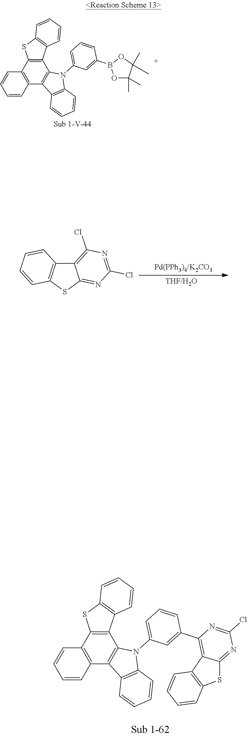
C12=C(C3=C(C4=C1SC1=C4C=CC=C1)N(C1=CC=CC(B4OC(C)(C)C(C)(C)O4)=C1)C1=C3C=CC=C1)C=CC=C2.C12=C(Cl)N=C(Cl)N=C1SC1=C2C=CC=C1.C12=C(C3=C(C4=C1SC1=C4C=CC=C1)N(C1=CC=CC(C4=C5C(=NC(Cl)=N4)SC4=C5C=CC=C4)=C1)C1=C3C=CC=C1)C=CC=C2
